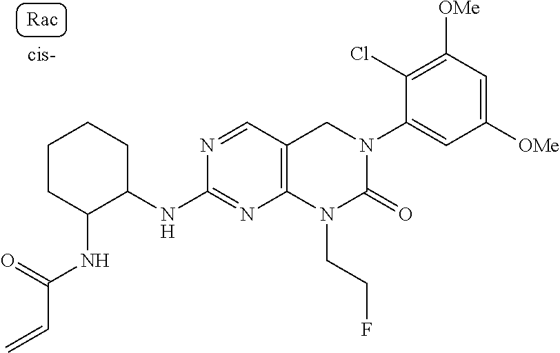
C1(NC(=O)C=C)C(NC2=NC3=C(C=N2)CN(C2=CC([OMe])=CC([OMe])=C2Cl)C(=O)N3CCF)CCCC1
